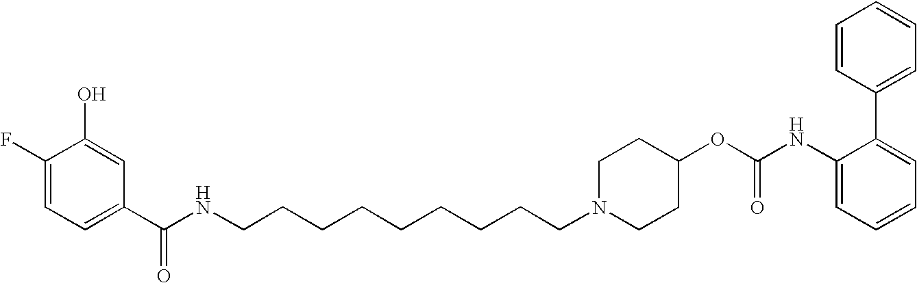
C1(F)=CC=C(C(NCCCCCCCCCN2CCC(OC(NC3=CC=CC=C3C3=CC=CC=C3)=O)CC2)=O)C=C1O
